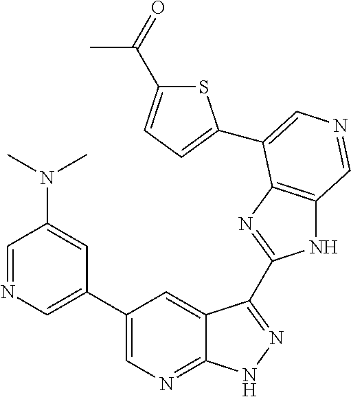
C1(C2=CN=CC(N(C)C)=C2)=CN=C2C(=C1)C(C1=NC3=C(N1)C=NC=C3C1=CC=C(C(C)=O)S1)=NN2
